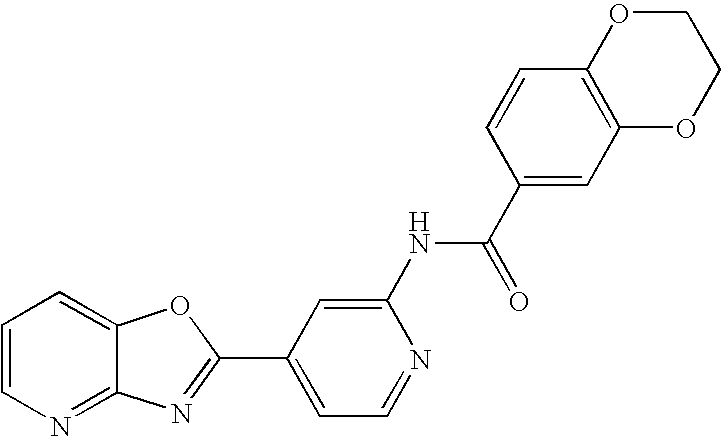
C12=NC=CC=C1OC(C1=CC=NC(NC(C3=CC4=C(C=C3)OCCO4)=O)=C1)=N2
